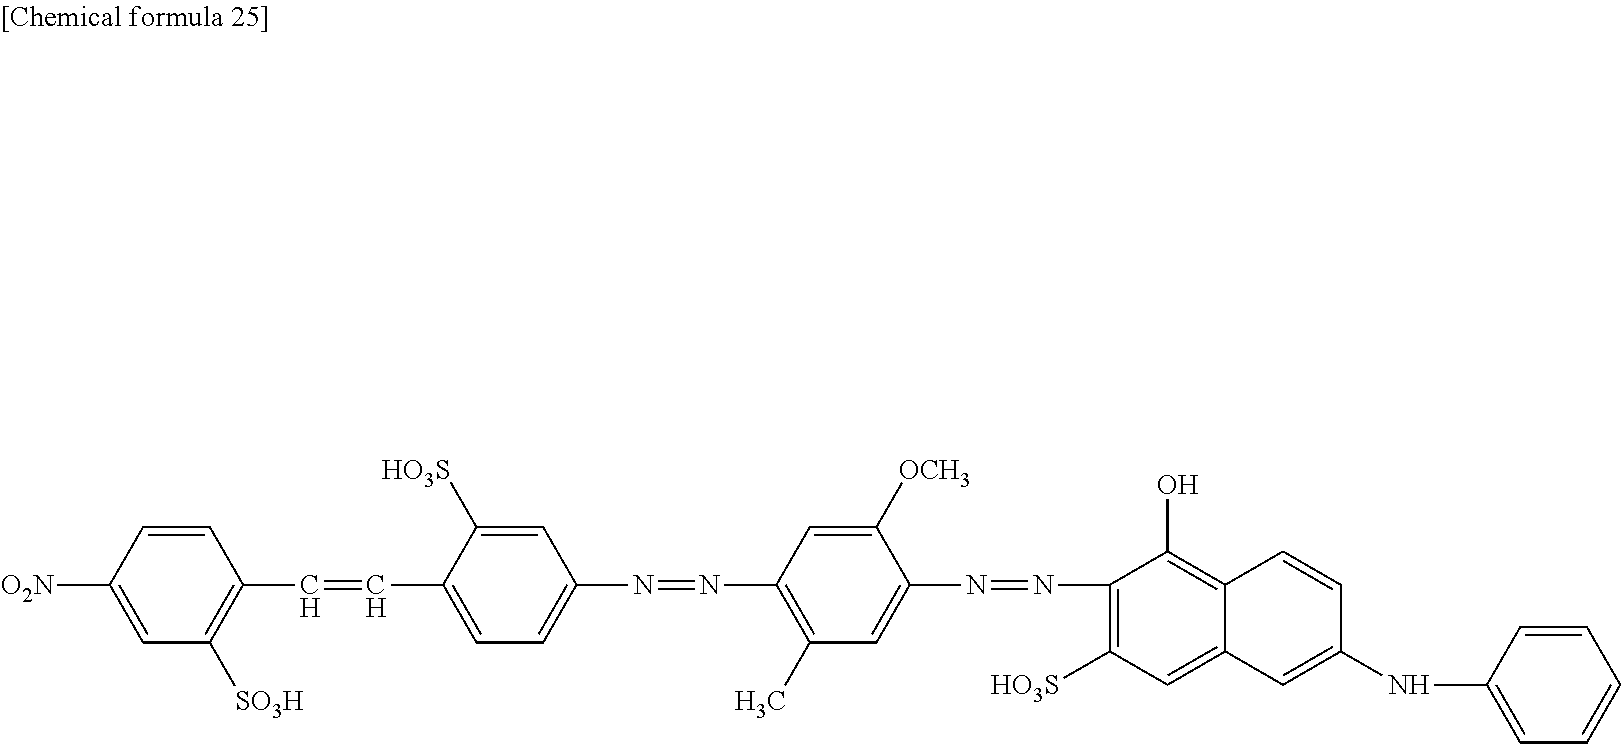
C1=CC([O2N])=CC([SO3H])=C1C=CC1=CC=C(N=NC2=C(C)C=C(N=NC3=C([HO3S])C=C4C(=C3O)C=CC(NC3=CC=CC=C3)=C4)C([OCH3])=C2)C=C1[HO3S]
